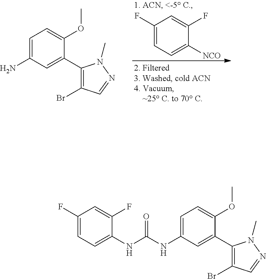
C1(F)=CC=C([NCO])C(F)=C1.C1=C(N)C=C(C2=C(Br)C=NN2C)C(OC)=C1.C1=C(NC(NC2=CC=C(F)C=C2F)=O)C=C(C2=C(Br)C=NN2C)C(OC)=C1
